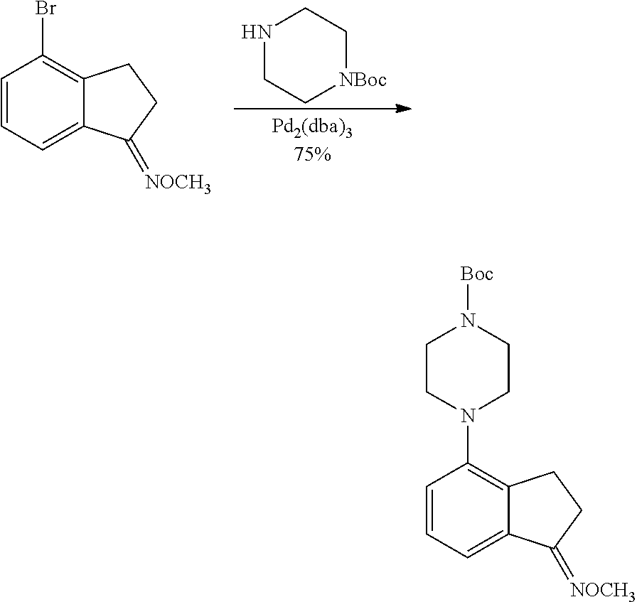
C1=CC=C2C(=C1Br)CCC2=[NOCH3].N1CC[NBoc]CC1.C1=CC=C2C(=C1N1CCN([Boc])CC1)CCC2=[NOCH3]
